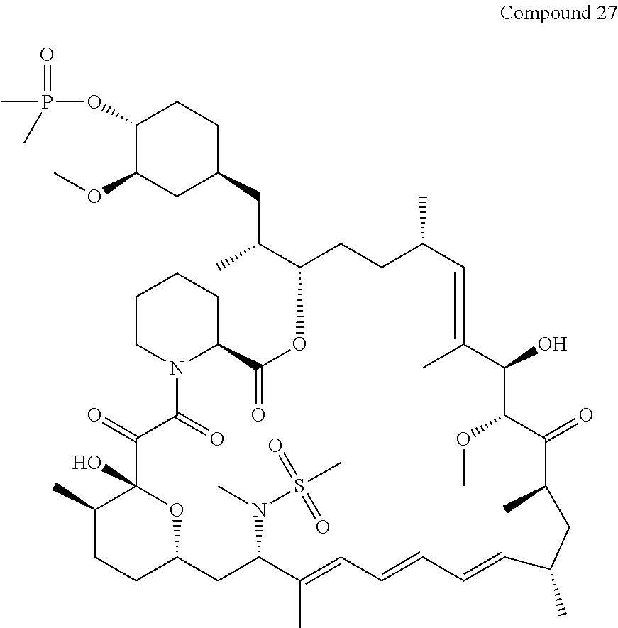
C1CN2C(CC1)C(=O)OC(C(CC1CCC(OP(C)(=O)C)C(OC)C1)C)CCC(C)C=C(C)C(O)C(OC)C(=O)C(C)CC(C)C=CC=CC=C(C)C(N(S(C)(=O)=O)C)CC1OC(O)(C(=O)C2=O)C(C)CC1
